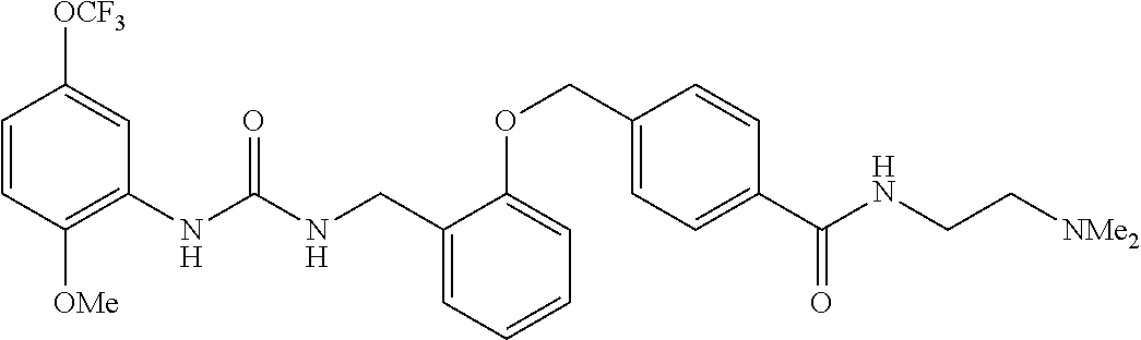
C1=CC([OMe])=C(NC(NCC2=CC=CC=C2OCC2=CC=C(C(=O)NCC[NMe2])C=C2)=O)C=C1[OCF3]
